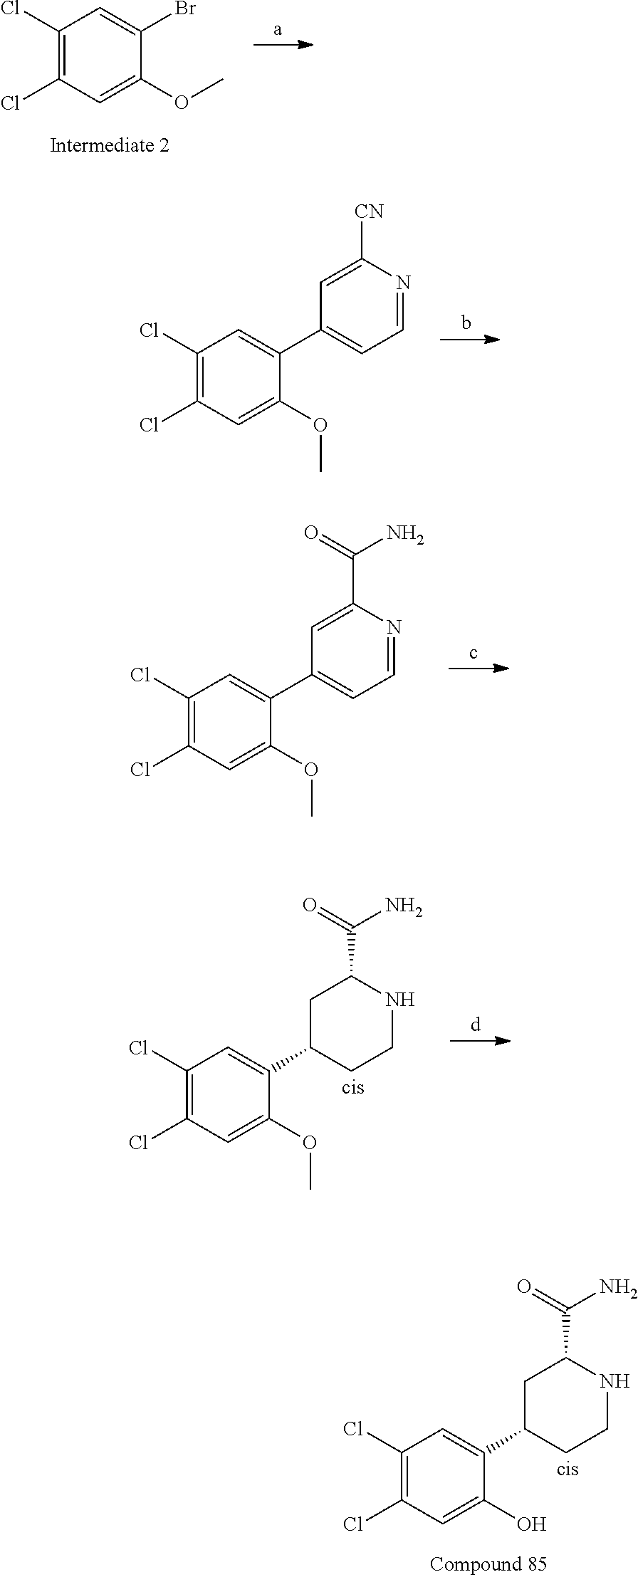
C1(Cl)=C(Cl)C=C(OC)C(Br)=C1.C1(Cl)=C(Cl)C=C(OC)C(C2=CC=NC(C(=O)N)=C2)=C1.C1(Cl)=C(Cl)C=C(OC)C(C2CCNC(C(=O)N)C2)=C1.C1(Cl)=C(Cl)C=C(O)C(C2CCNC(C(=O)N)C2)=C1.C1(Cl)=C(Cl)C=C(OC)C(C2=CC=NC([CN])=C2)=C1
